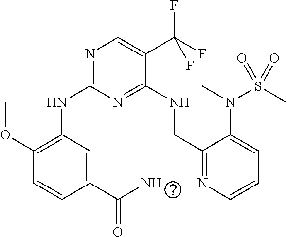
N(C1=NC=C(C(F)(F)F)C(NCC2=NC=CC=C2N(S(=O)(C)=O)C)=N1)C1=C(OC)C=CC(C(N)=O)=C1
